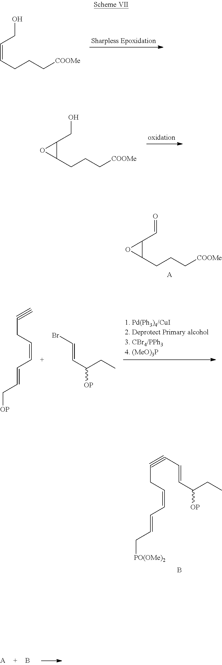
C(#CCC=CC=CC[PO(OMe)2])C=CC(CC)[OP].B.OCC=CCCC[COOMe].OCC1C(CCC[COOMe])O1.O=CC1C(CCC[COOMe])O1.[A].[A].B.C#CCC=CC=CC[OP].BrC=CC(CC)[OP]
